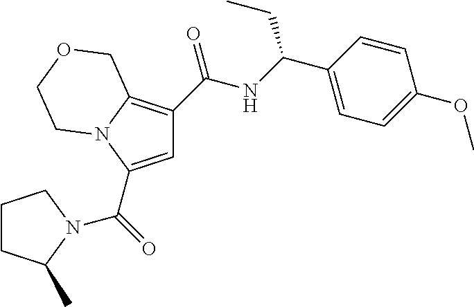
C1=C(C(=O)N2C(C)CCC2)N2C(=C1C(NC(C1=CC=C(OC)C=C1)CC)=O)COCC2
